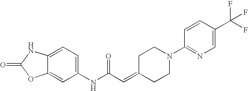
C1(NC(C=C2CCN(C3=NC=C(C(F)(F)F)C=C3)CC2)=O)=CC=C2C(=C1)OC(=O)N2
